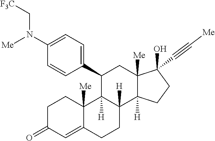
N(C[F3C])(C1=CC=C(C2C3([H])C([H])(C4([H])C([Me])(C(C#C[Me])(O)CC4)C2)CCC2=CC(=O)CCC32[Me])C=C1)[Me]
